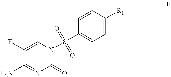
C1(N)=NC(=O)N(S(C2=CC=C([R1])C=C2)(=O)=O)C=C1F
